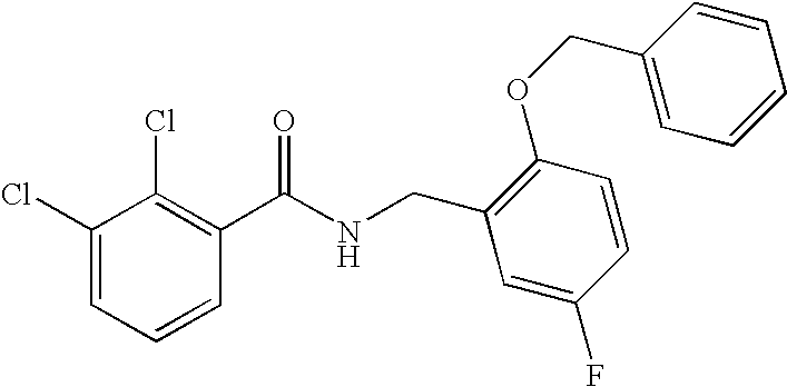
C1(Cl)=CC=CC(C(NCC2=C(OCC3=CC=CC=C3)C=CC(F)=C2)=O)=C1Cl
